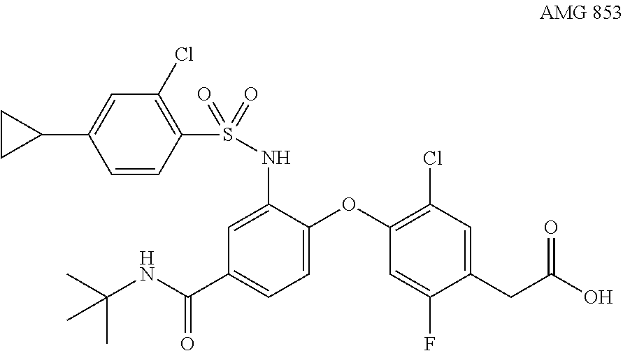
C1=CC(S(=O)(NC2=CC(C(NC(C)(C)C)=O)=CC=C2OC2=C(Cl)C=C(CC(O)=O)C(F)=C2)=O)=C(Cl)C=C1C1CC1
